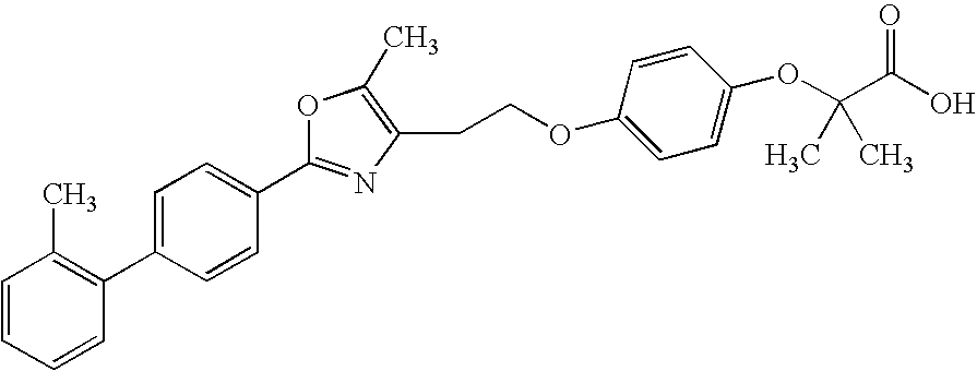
C1=CC=CC(C2=CC=C(C3=NC(CCOC4=CC=C(OC(C(O)=O)(C)C)C=C4)=C(C)O3)C=C2)=C1C
